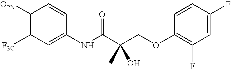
C1([O2N])=C([F3C])C=C(NC(C(COC2=C(F)C=C(F)C=C2)(O)C)=O)C=C1
